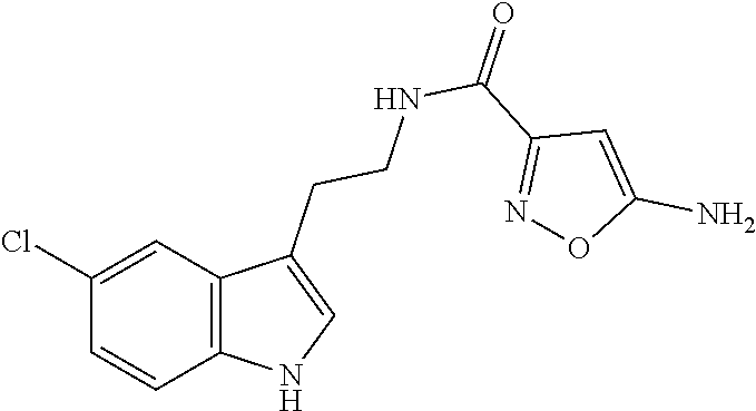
C1(Cl)=CC2=C(C=C1)NC=C2CCNC(C1=NOC(N)=C1)=O
